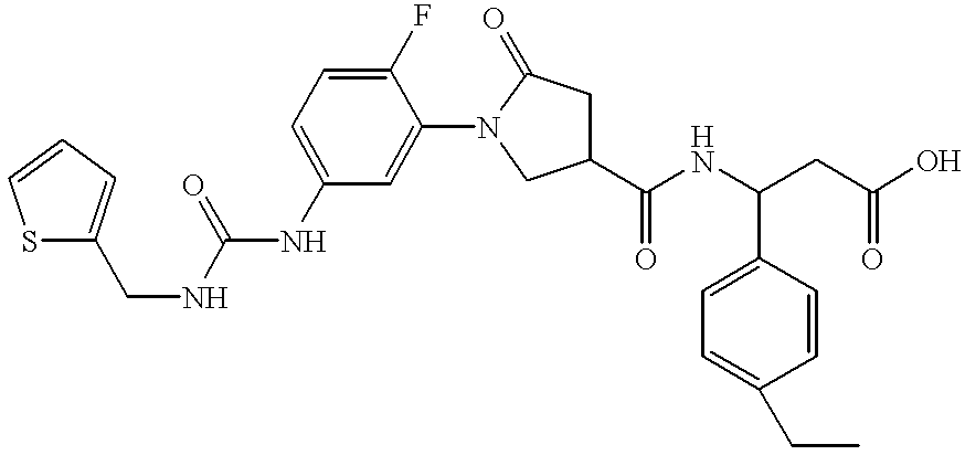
C(NC(=O)NC1=CC=C(F)C(N2C(=O)CC(C(NC(C3=CC=C(CC)C=C3)CC(O)=O)=O)C2)=C1)C1=CC=CS1
